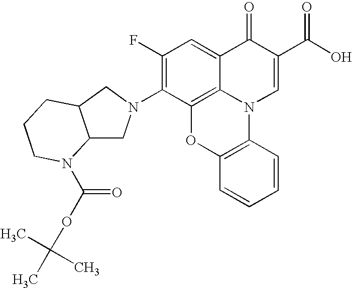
C1(F)=C(N2CC3C(C2)CCCN3C(OC(C)(C)C)=O)C2=C3C(=C1)C(=O)C(C(O)=O)=CN3C1=C(O2)C=CC=C1
